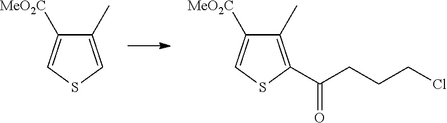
C1(C)=CSC=C1[MeO2C].C1(C)=C(C(CCCCl)=O)SC=C1[MeO2C]
